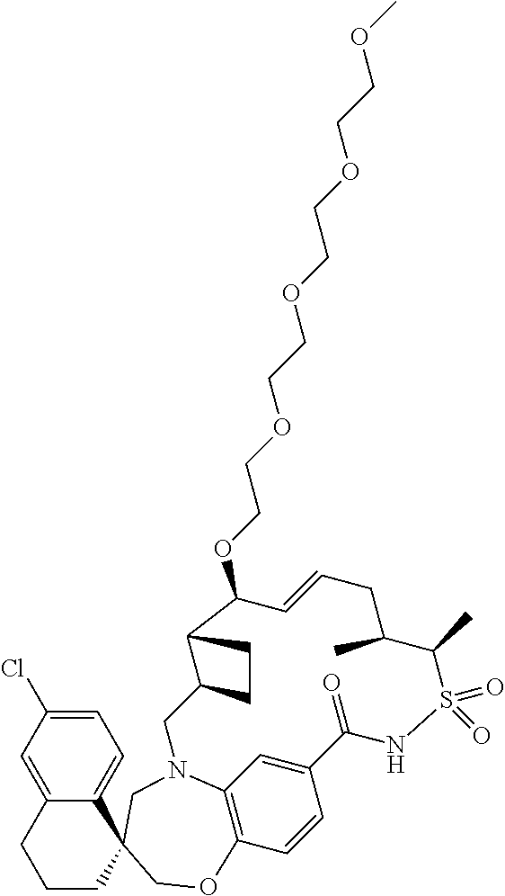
C12=CC(Cl)=CC=C1C1(CCC2)CN2C3=C(C=CC(=C3)C(=O)NS(=O)(=O)C(C)C(C)CC=CC(OCCOCCOCCOCCOC)C3C(C2)CC3)OC1
